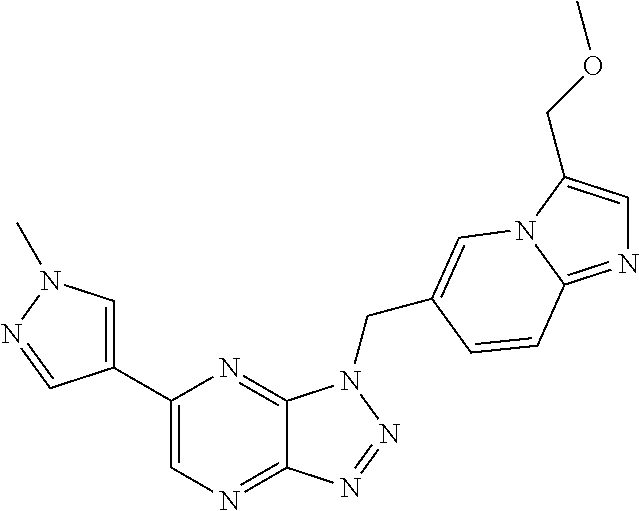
C1=C(C2=CN=C3C(=N2)N(CC2=CN4C(COC)=CN=C4C=C2)N=N3)C=NN1C
